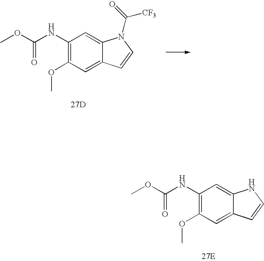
C1(NC(=O)OC)=C(OC)C=C2C(=C1)NC=C2.[27E].C1(NC(=O)OC)=C(OC)C=C2C(=C1)N(C(=O)[CF3])C=C2.[27D]
